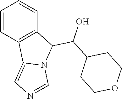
C1=CC2=C(C=C1)C(C(C1CCOCC1)O)N1C2=CN=C1
